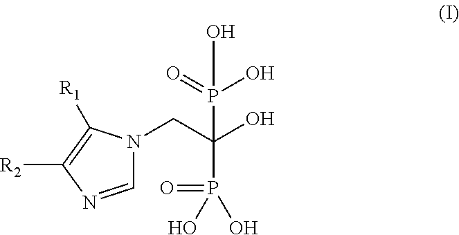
C1=NC([R2])=C([R1])N1CC(O)(P(=O)(O)O)P(O)(O)=O
